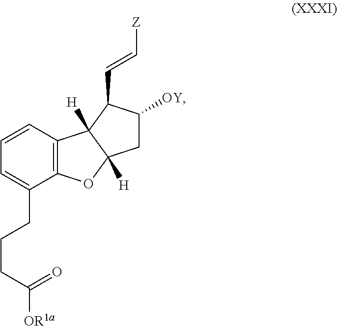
C1=CC2=C(C(CCCC([OR1a])=O)=C1)OC1([H])C2([H])C(C=C[Z])C([OY])C1
